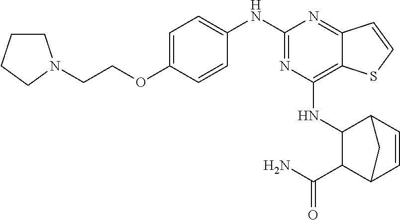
O(C1=CC=C(NC2=NC(NC3C(C(N)=O)C4C=CC3C4)=C3C(=N2)C=CS3)C=C1)CCN1CCCC1
